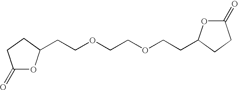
C1(=O)OC(CCOCCOCCC2OC(=O)CC2)CC1
